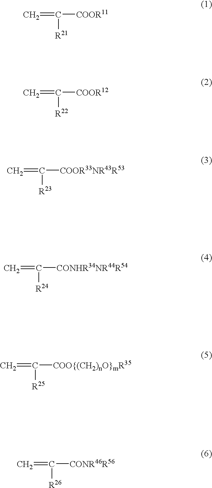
C=C([COOR11])[R21].C=C([COOR12])[R22].C=C([COOR33NR43R53])[R23].C=C([CONHR34NR44R54])[R24].C=C([COO{(CH2)nO}mR35])[R25].C=C([CONR46R56])[R26]
